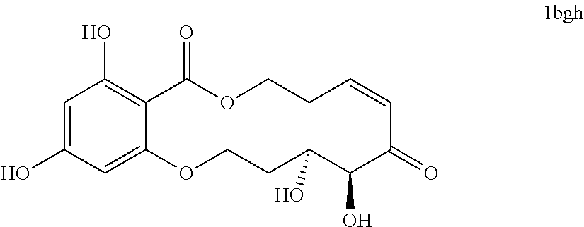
C12=CC(O)=CC(O)=C1C(=O)OCCC=CC(=O)C(O)C(O)CCO2
